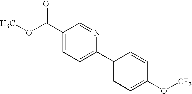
C1(C(OC)=O)=CC=C(C2=CC=C(O[CF3])C=C2)N=C1
